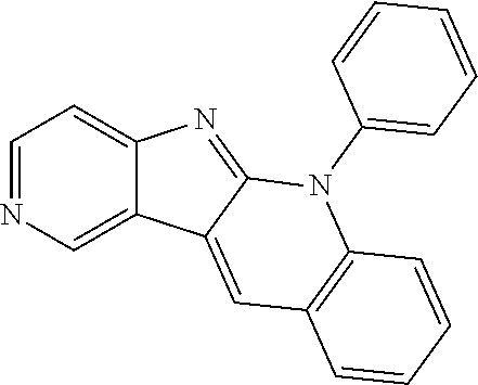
C1=NC=C2C(=C1)N=C1C2=CC2=C(N1C1=CC=CC=C1)C=CC=C2
